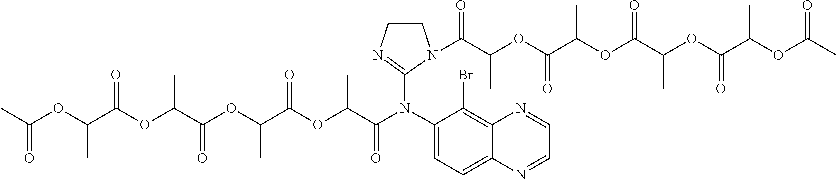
C1CN=C(N(C2=CC=C3C(=C2Br)N=CC=N3)C(C(OC(C(OC(C(OC(C(OC(C)=O)C)=O)C)=O)C)=O)C)=O)N1C(C(OC(C(OC(C(OC(C(OC(C)=O)C)=O)C)=O)C)=O)C)=O
